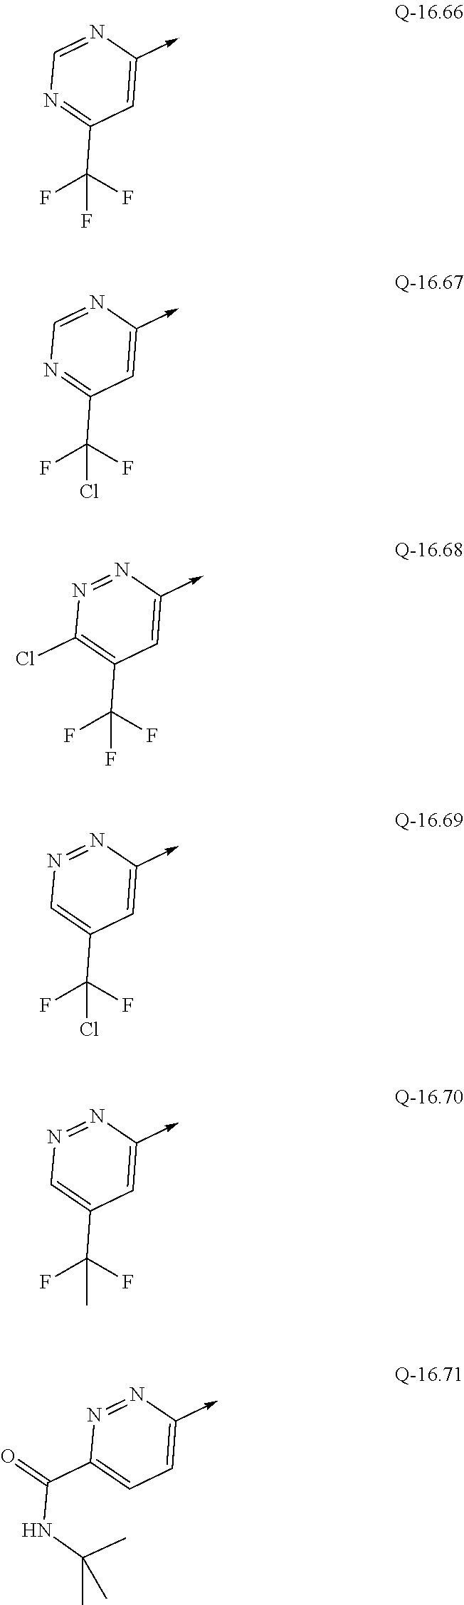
C1=NC(->C)=CC(C(F)(F)F)=N1.C1=NC(->C)=CC(C(Cl)(F)F)=N1.N1=NC(->C)=CC(C(F)(F)F)=C1Cl.N1=NC(->C)=CC(C(Cl)(F)F)=C1.N1=NC(->C)=CC(C(C)(F)F)=C1.N1=NC(->C)=CC=C1C(=O)NC(C)(C)C
